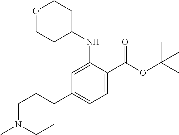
C1(C2CCN(C)CC2)=CC=C(C(OC(C)(C)C)=O)C(NC2CCOCC2)=C1
